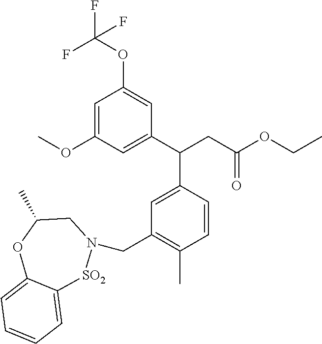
C1=C(OC)C=C(C(CC(OCC)=O)C2=CC(CN3[SO2]C4=CC=CC=C4OC(C)C3)=C(C)C=C2)C=C1OC(F)(F)F
